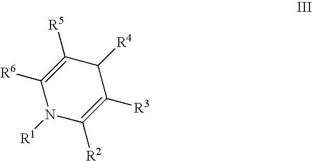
N1([R1])C([R2])=C([R3])C([R4])C([R5])=C1[R6]
